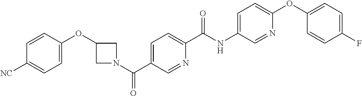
C1=C(OC2CN(C(C3=CC=C(C(NC4=CC=C(OC5=CC=C(F)C=C5)N=C4)=O)N=C3)=O)C2)C=CC([NC])=C1
